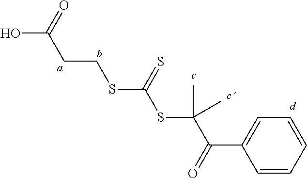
C(CSC(SC(C(=O)C1=CC=CC=C1)(C)C)=S)C(O)=O
